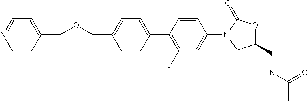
C1(CNC(C)=O)OC(=O)N(C2=CC(F)=C(C3=CC=C(COCC4=CC=NC=C4)C=C3)C=C2)C1
